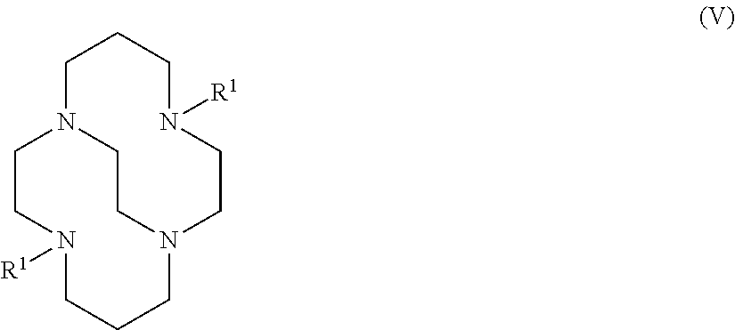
N1([R1])CCCN2CCN(CC1)CCCN([R1])CC2
